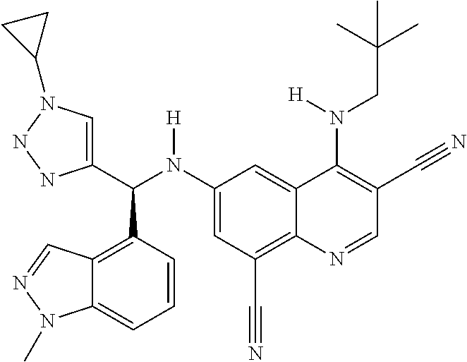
C1(N(C(C2=CN(C3CC3)NN2)C2=C3C(=CC=C2)N(C)N=C3)[H])=CC(C#N)=C2C(=C1)C(N(CC(C)(C)C)[H])=C(C#N)C=N2
